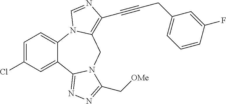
C1=C(Cl)C=C2C(=C1)N1C(=C(C#CCC3=CC=CC(F)=C3)N=C1)CN1C2=NN=C1C[OMe]
